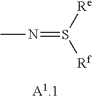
N(=S([Re])[Rf])C
